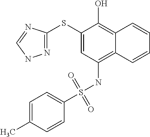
N1=C(SC2=CC(NS(=O)(=O)C3=CC=C(C)C=C3)=C3C(=C2O)C=CC=C3)N=CN1
